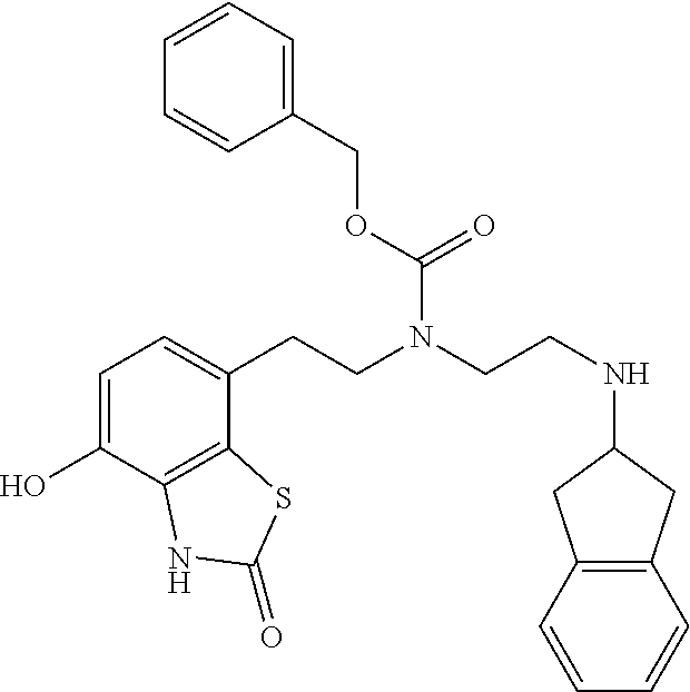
C1=C(O)C2=C(C(CCN(CCNC3CC4=C(C3)C=CC=C4)C(=O)OCC3=CC=CC=C3)=C1)SC(=O)N2
